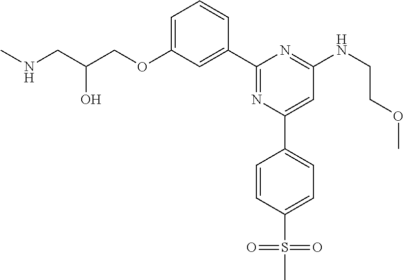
C1=C(OCC(CNC)O)C=C(C2=NC(C3=CC=C(S(=O)(=O)C)C=C3)=CC(NCCOC)=N2)C=C1
